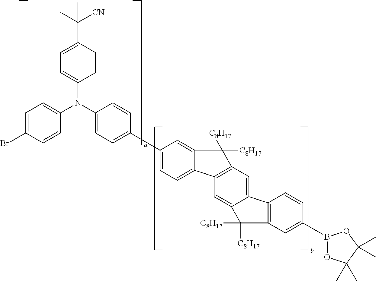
C1=CC(C(C)([CN])C)=CC=C1N(C1=CC=C(C2=CC=C3C(=C2)C([C8H17])([C8H17])C2=C3C=C3C(=C2)C2=C(C=C(B4OC(C)(C)C(C)(C)O4)C=C2)C3([C8H17])[C8H17])C=C1)C1=CC=C(Br)C=C1
